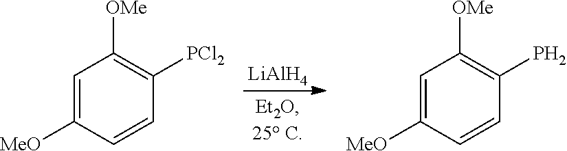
[LiAlH4].C1=C([MeO])C=CC([PCl2])=C1[OMe].C1=C([MeO])C=CC(P)=C1[OMe]
